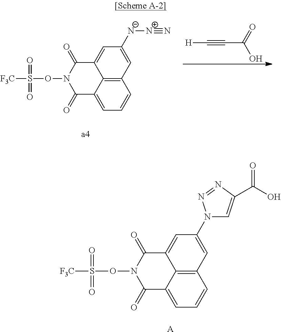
C12=C3C(=CC=C1)C(=O)N(OS([F3C])(=O)=O)C(=O)C3=CC([N-][N+]#N)=C2.[H]C#CC(O)=O.C12=C3C(=CC=C1)C(=O)N(OS([F3C])(=O)=O)C(=O)C3=CC(N1C=C(C(O)=O)N=N1)=C2.[A]
